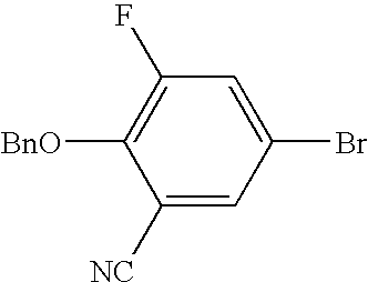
C1([NC])=CC(Br)=CC(F)=C1[BnO]
